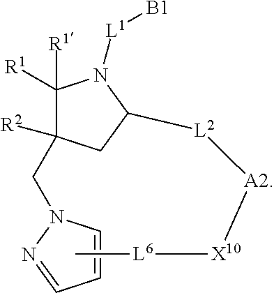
C1([R1])([R1])C(CN2C=CC=N2)([R2])CC([L2][A2][X10][L6]C)N1[L1][B1]
